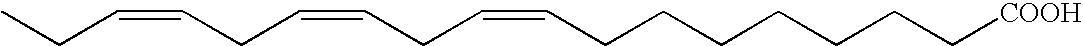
CCC=CCC=CCC=CCCCCCCC[COOH]
